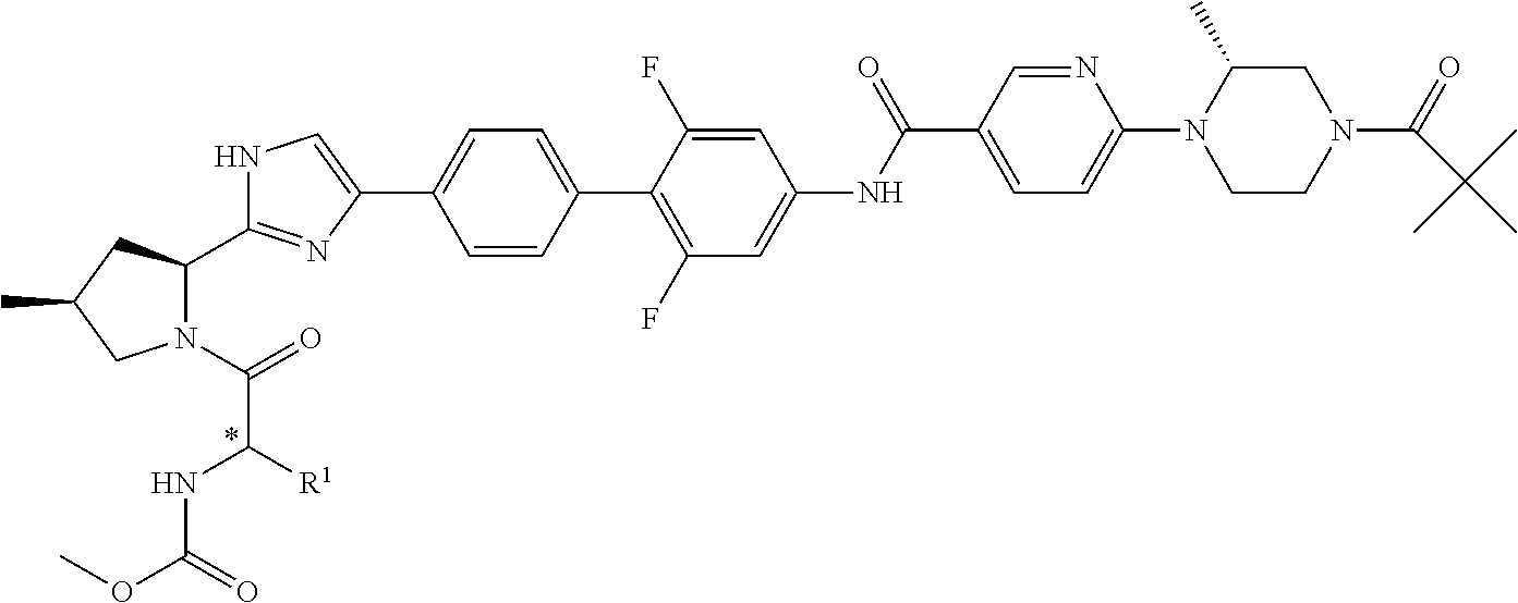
C1C(C)N(C2=CC=C(C(NC3=CC(F)=C(C4=CC=C(C5=CNC(C6N(C(=O)C(NC(=O)OC)[R1])CC(C)C6)=N5)C=C4)C(F)=C3)=O)C=N2)CCN1C(=O)C(C)(C)C
